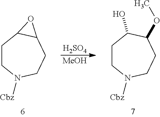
C1CN([Cbz])CCC(OC)C1O.[H2SO4].[MeOH].C1CN([Cbz])CCC2C1O2
